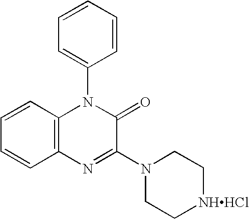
C12=C(C=CC=C1)N(C1=CC=CC=C1)C(=O)C(N1CC[NHHCl]CC1)=N2
